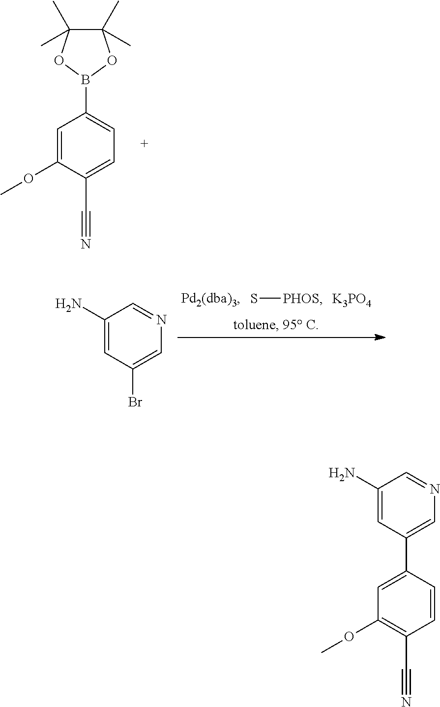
C1=C(OC)C(C#N)=CC=C1B1OC(C)(C)C(C)(C)O1.S[PHOS].[K3PO4].C1(N)=CC(Br)=CN=C1.C1=C(C2=CN=CC(N)=C2)C=CC(C#N)=C1OC
